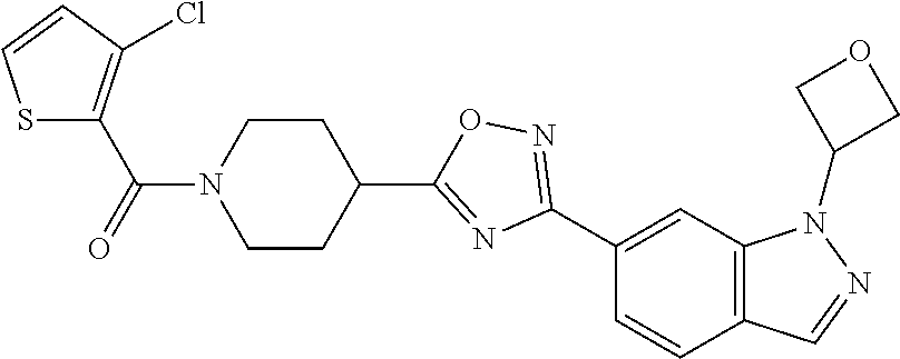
C12=C(C=C(C3=NOC(C4CCN(C(=O)C5=C(Cl)C=CS5)CC4)=N3)C=C1)N(C1COC1)N=C2
